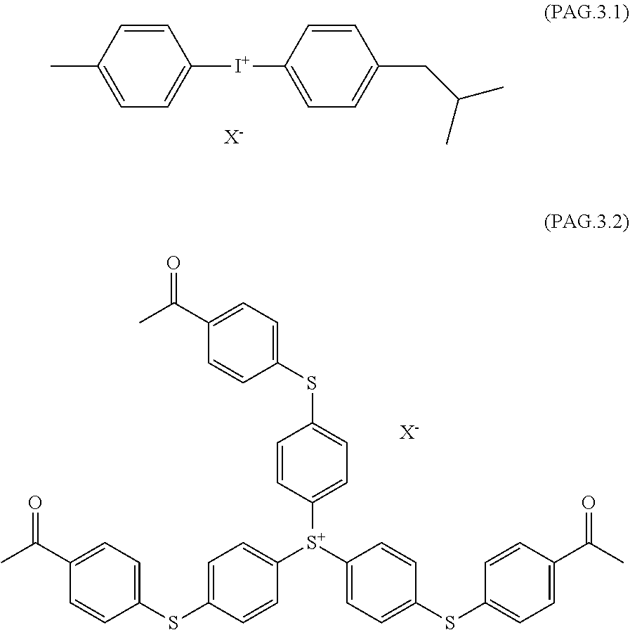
[I+](C1=CC=C(C)C=C1)C1=CC=C(CC(C)C)C=C1.[X-].C1([S+](C2=CC=C(SC3=CC=C(C(C)=O)C=C3)C=C2)C2=CC=C(SC3=CC=C(C(C)=O)C=C3)C=C2)=CC=C(SC2=CC=C(C(C)=O)C=C2)C=C1.[X-]
